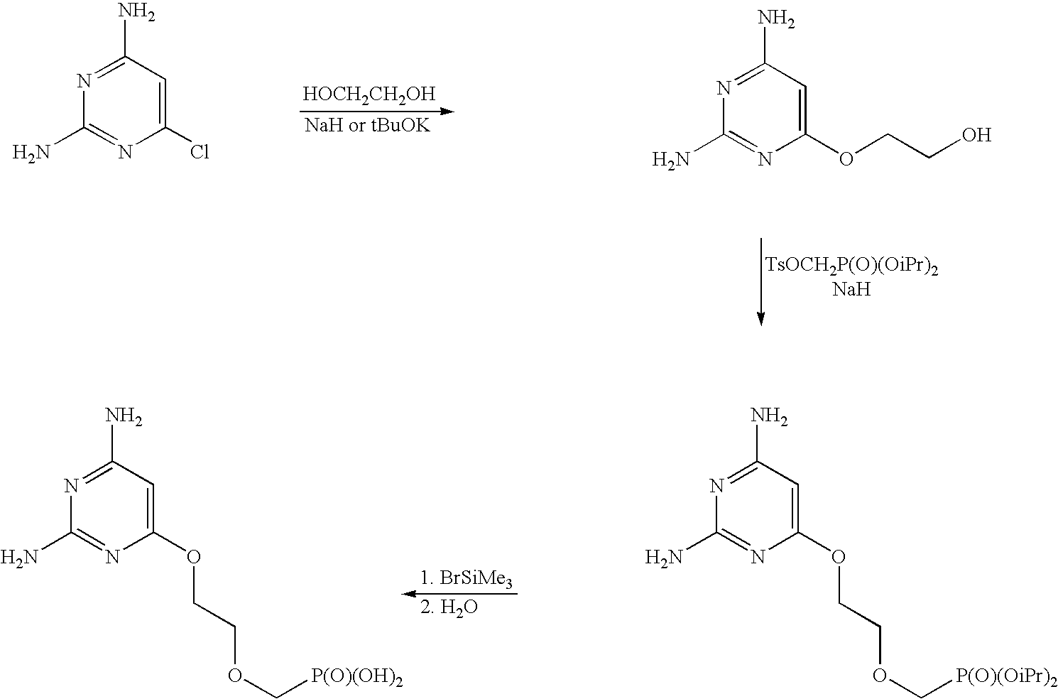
N1=C(N)C=C(Cl)N=C1N.N1=C(N)C=C(OCCO)N=C1N.[HOCH2CH2OH].N1=C(N)C=C(OCCOC[P(O)(OiPr)2])N=C1N.N1=C(N)C=C(OCCOC[P(O)(OH)2])N=C1N
